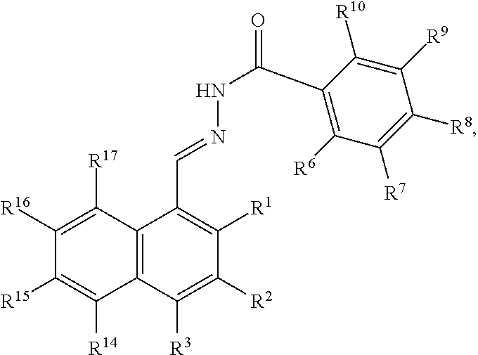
C12=C(C([R3])=C([R2])C([R1])=C1C=NNC(=O)C1=C([R6])C([R7])=C([R8])C([R9])=C1[R10])C([R14])=C([R15])C([R16])=C2[R17]
